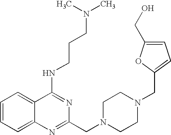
C1=CC=C2C(=C1)C(NCCCN(C)C)=NC(CN1CCN(CC3=CC=C(CO)O3)CC1)=N2
